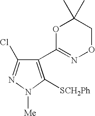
C1(C2=NOCC(C)(C)O2)=C([SCH2Ph])N([Me])N=C1Cl
